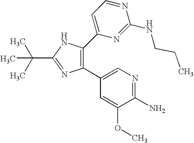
C1(C2=CN=C(N)C(OC)=C2)=C(C2=CC=NC(NCCC)=N2)NC(C(C)(C)C)=N1
